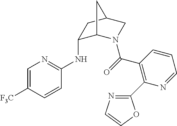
C1(NC2=NC=C([F3C])C=C2)C2N(C(=O)C3=C(C4=NC=CO4)N=CC=C3)CC(C1)C2
